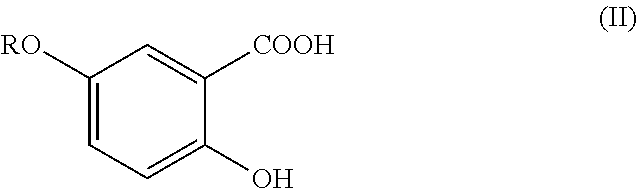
C1([RO])=CC=C(O)C([COOH])=C1
